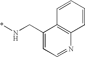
C(N*)C1=CC=NC2=C1C=CC=C2
